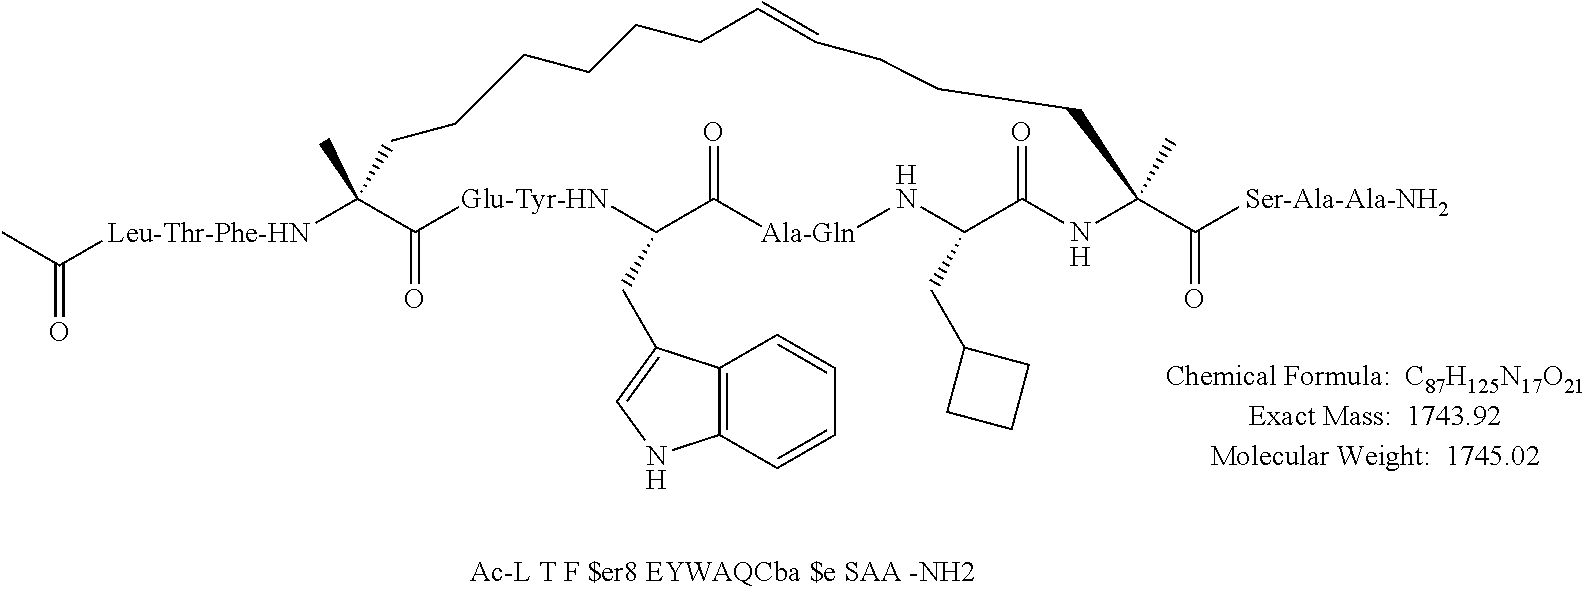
CC([Leu-Thr-Phe-HN]C1(C)C(=O)[Glu-Tyr-HN]C(CC2=CNC3=C2C=CC=C3)C(=O)[Ala-Gln]NC(CC2CCC2)C(=O)NC(C(=O)[Ser-Ala-Ala-NH2])(C)CCCC=CCCCCCC1)=O
